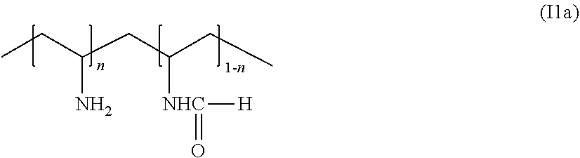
CCC(CC(CC)[NHC]([H])=O)N
